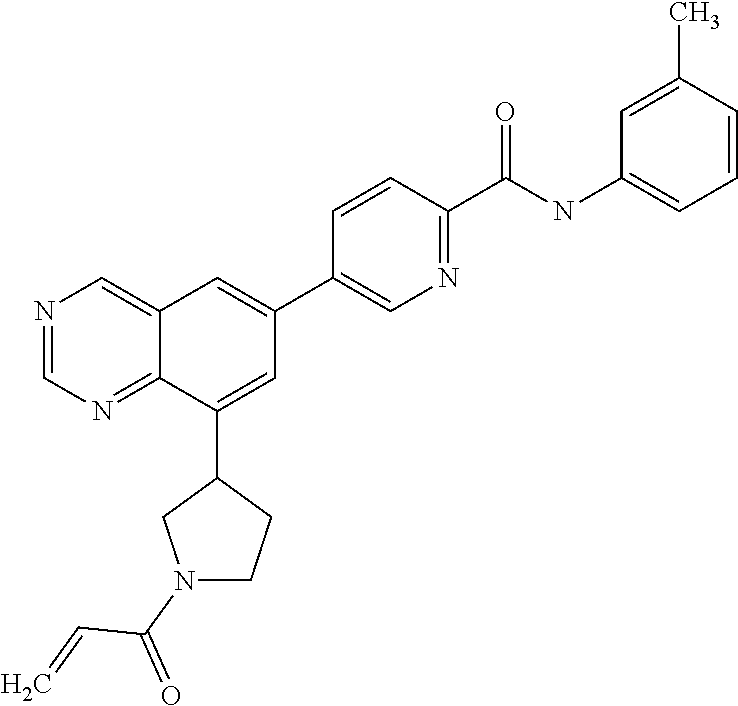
C1(C2=CC(C3=CN=C(C(NC4=CC=CC(C)=C4)=O)C=C3)=CC3=CN=CN=C23)CN(C(=O)C=C)CC1
